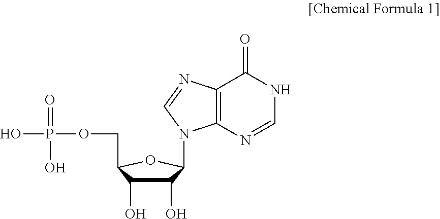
C1(O)C(O)C(COP(=O)(O)O)OC1N1C2=C(C(=O)NC=N2)N=C1
